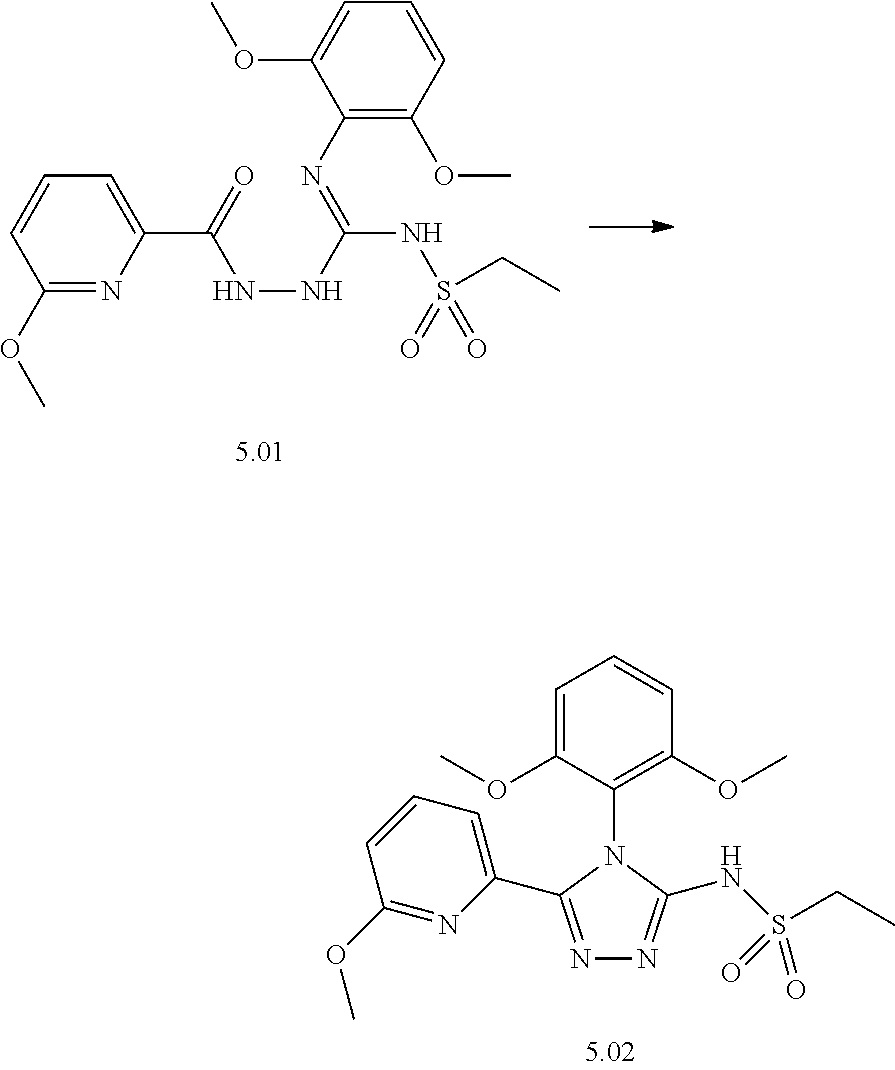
C1=CC=C(OC)C(N=C(NS(CC)(=O)=O)NNC(C2=CC=CC(OC)=N2)=O)=C1OC.N1=C(C2=CC=CC(OC)=N2)N(C2=C(OC)C=CC=C2OC)C(NS(=O)(=O)CC)=N1
